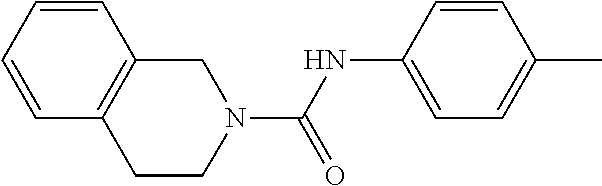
N1(C(NC2=CC=C(C)C=C2)=O)CC2=C(CC1)C=CC=C2
